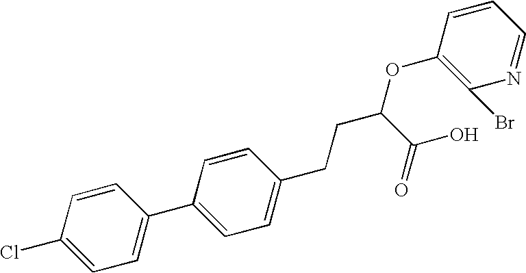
C1(C2=CC=C(Cl)C=C2)=CC=C(CCC(OC2=C(Br)N=CC=C2)C(O)=O)C=C1
